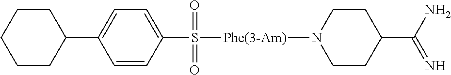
C1(C2CCCCC2)=CC=C(S(=O)(=O)[Phe(3-Am)]N2CCC(C(N)=N)CC2)C=C1
